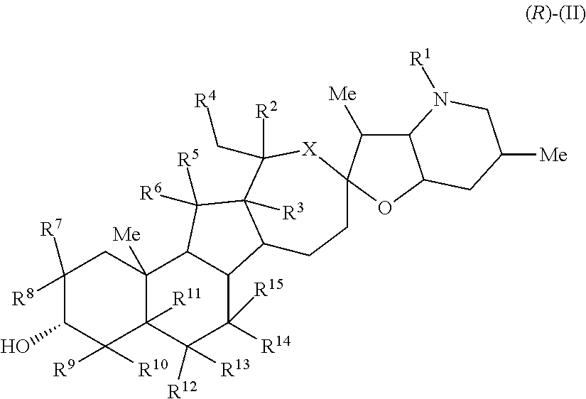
C1([R8])([R7])C(O)C([R10])([R9])C2([R11])C([Me])(C1)C1C(C([R15])([R14])C2([R12])[R13])C2C([R3])(C1([R5])[R6])C(C[R4])([R2])[X]C1(CC2)C([Me])C2C(O1)CC([Me])CN2[R1]
